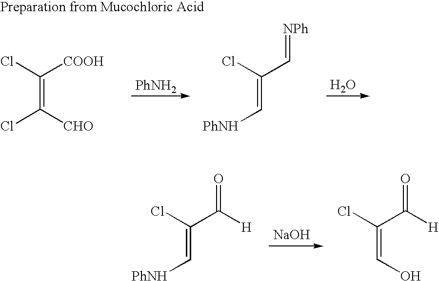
[PhNH2].O.C(=C([CHO])Cl)(Cl)[COOH].C(=C[PhNH])(Cl)C=[NPh].[NaOH].C(=C[PhNH])(Cl)C(=O)[H].C(=CO)(Cl)C(=O)[H]
